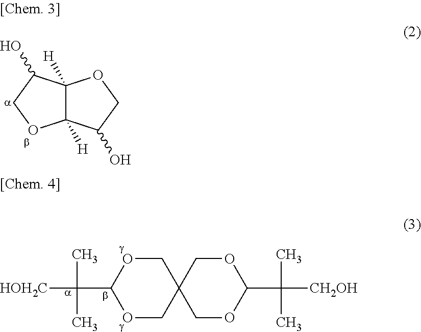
C12([H])C([H])(C(O)CO1)OCC2O.C1OC(C(C)([HOH2C])C)OCC12COC(C(C)([CH2OH])C)OC2
